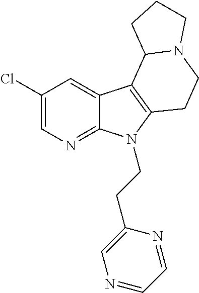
C1(Cl)=CN=C2C(=C1)C1=C(N2CCC2=CN=CC=N2)CCN2C1CCC2
